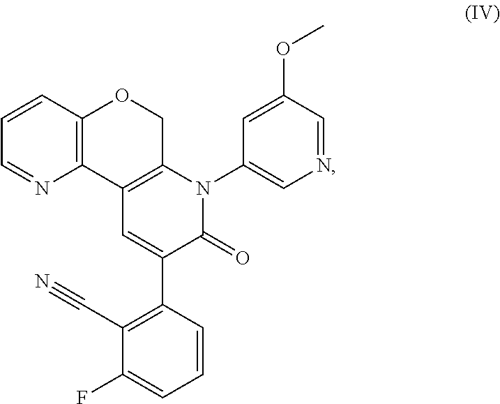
N1=CC(OC)=CC(N2C3=C(C=C(C4=C(C#N)C(F)=CC=C4)C2=O)C2=C(C=CC=N2)OC3)=C1
